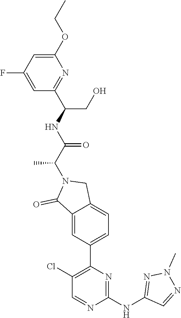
C1(OCC)=CC(F)=CC(C(NC(C(N2C(=O)C3=CC(C4=C(Cl)C=NC(NC5=NN(C)N=C5)=N4)=CC=C3C2)C)=O)CO)=N1
